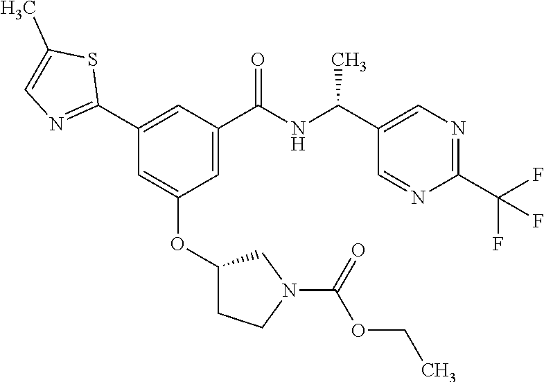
O(C1=CC(C2=NC=C(C)S2)=CC(C(NC(C2=CN=C(C(F)(F)F)N=C2)C)=O)=C1)C1CCN(C(=O)OCC)C1
